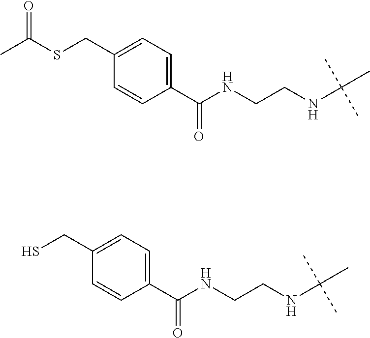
O=C(SCC1=CC=C(C(NCCNC(C)(C)C)=O)C=C1)C.SCC1=CC=C(C(NCCNC(C)(C)C)=O)C=C1
